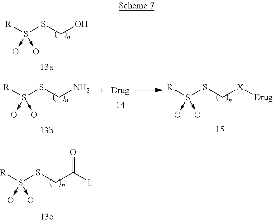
[R]S(SCN)(->O)->O.[R]S(SCO)(->O)->O.[R]S(SCC([L])=O)(->O)->O.[R]S(SC[X][Drug])(->O)->O
